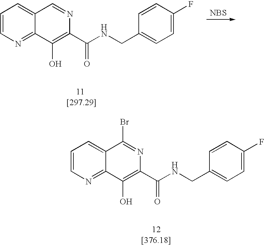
C1=CN=C2C(=C1)C(Br)=NC(C(NCC1=CC=C(F)C=C1)=O)=C2O.C1=CN=C2C(=C1)C=NC(C(NCC1=CC=C(F)C=C1)=O)=C2O.[NBS]
